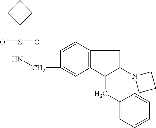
C1(CNS(=O)(=O)C2CCC2)=CC2=C(C=C1)CC(N1CCC1)C2CC1=CC=CC=C1
